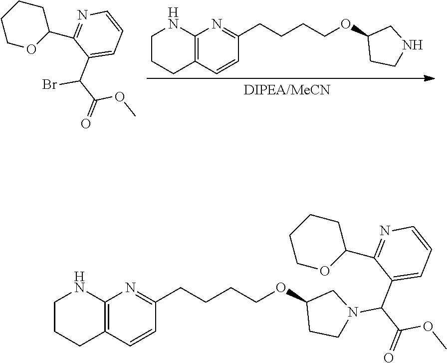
C1CCC2=C(N1)N=C(CCCCOC1CCNC1)C=C2.C1CCOC(C2=NC=CC=C2C(C(=O)OC)Br)C1.C1CCOC(C2=NC=CC=C2C(C(=O)OC)N2CCC(OCCCCC3=NC4=C(CCCN4)C=C3)C2)C1
